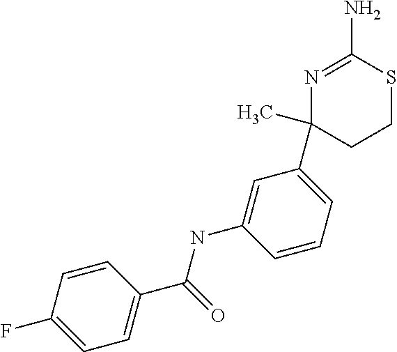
C1(F)=CC=C(C(=O)NC2=CC(C3(C)N=C(N)SCC3)=CC=C2)C=C1
